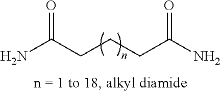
NC(CCCC(N)=O)=O
